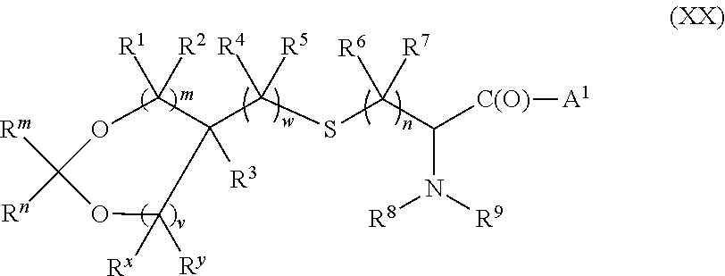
O1C([R1])([R2])C(C([R5])([R4])SC([R7])([R6])C([C(O)][A1])N([R9])[R8])([R3])C([Rx])([Ry])OC1([Rm])[Rn]
